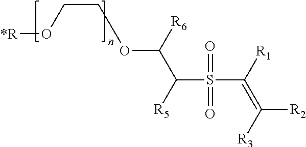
[*R]OCCOC(C(S(C(=C([R3])[R2])[R1])(=O)=O)[R5])[R6]
